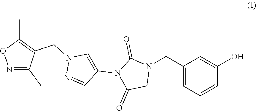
CC1=C(CN2N=CC(N3C(=O)CN(CC4=CC=CC(O)=C4)C3=O)=C2)C(C)=NO1
